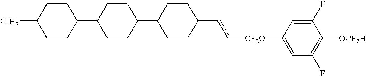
C([CF2O]C1=CC(F)=C([OCF2H])C(F)=C1)=CC1CCC(C2CCC(C3CCC([C3H7])CC3)CC2)CC1
